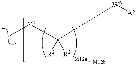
C([W6][A3])([R2])([R2])[Y2]C
